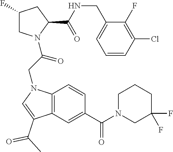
C1(F)CN(C(CN2C3=C(C(C(C)=O)=C2)C=C(C(N2CC(F)(F)CCC2)=O)C=C3)=O)C(C(NCC2=CC=CC(Cl)=C2F)=O)C1
